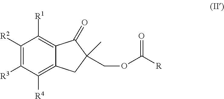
C1([R2])=C([R3])C([R4])=C2C(=C1[R1])C(=O)C(C)(COC([R])=O)C2
